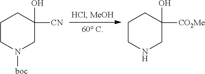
C1CNCC(O)([CO2Me])C1.C1CN([boc])CC(O)([CN])C1
